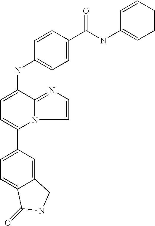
C1(C2=CC=C3C(=C2)CNC3=O)=CC=C(NC2=CC=C(C(NC3=CC=CC=C3)=O)C=C2)C2=NC=CN12
